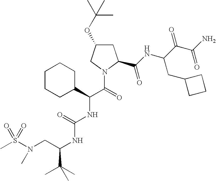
CS(N(CC(NC(NC(C(=O)N1C(C(NC(C(C(N)=O)=O)CC2CCC2)=O)CC(OC(C)(C)C)C1)C1CCCCC1)=O)C(C)(C)C)C)(=O)=O
